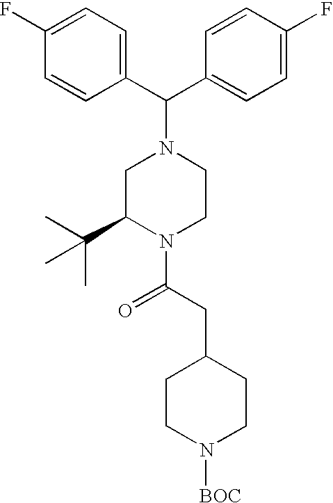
C1=C(F)C=CC(C(C2=CC=C(F)C=C2)N2CC(C(C)(C)C)N(C(CC3CCN([BOC])CC3)=O)CC2)=C1
